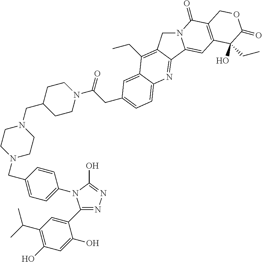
N12CC3=C(CC)C4=CC(CC(N5CCC(CN6CCN(CC7=CC=C(N8C(C9=CC(C(C)C)=C(O)C=C9O)=NN=C8O)C=C7)CC6)CC5)=O)=CC=C4N=C3C1=CC1=C(C2=O)COC(=O)C1(O)CC
